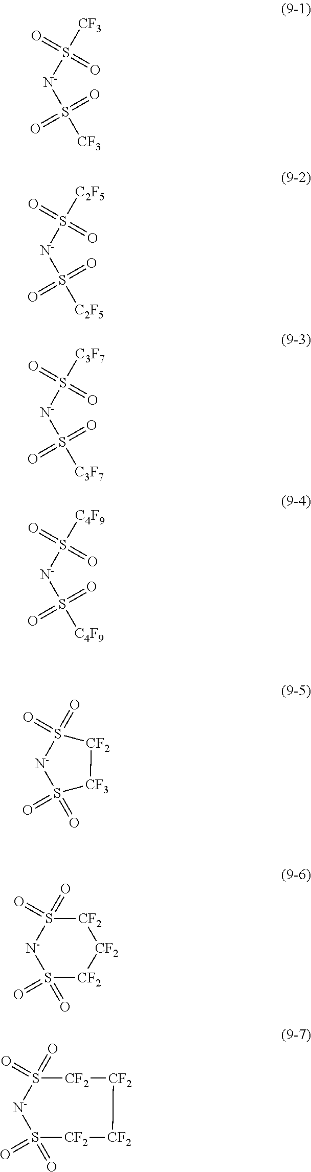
S([N-]S(=O)(=O)[CF3])([CF3])(=O)=O.S([N-]S(=O)(=O)[C2F5])([C2F5])(=O)=O.S([N-]S(=O)(=O)[C3F7])([C3F7])(=O)=O.S([N-]S(=O)(=O)[C4F9])([C4F9])(=O)=O.S1(=O)(=O)[N-]S(=O)(=O)[CF3][CF2]1.S1(=O)(=O)[N-]S(=O)(=O)[CF2][CF2][CF2]1.S1(=O)(=O)[N-]S(=O)(=O)[CF2][CF2][CF2][CF2]1
